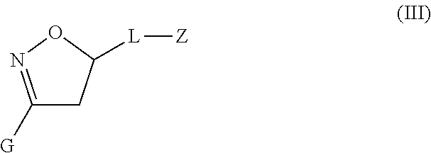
C1([G])=NOC([L][Z])C1
